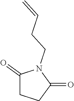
C1(=O)CCC(=O)N1CCC=C
